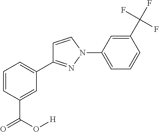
C1=CC(C(=O)O[H])=CC(C2=NN(C3=CC=CC(C(F)(F)F)=C3)C=C2)=C1
